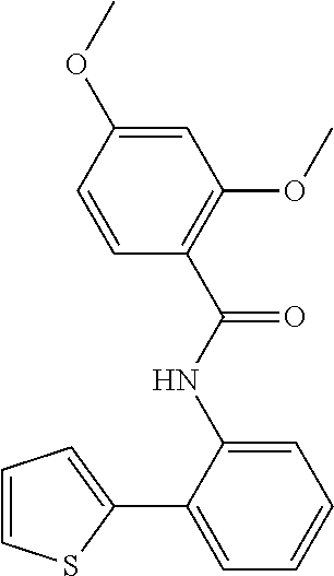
C1=CSC(C2=CC=CC=C2NC(C2=C(OC)C=C(OC)C=C2)=O)=C1
